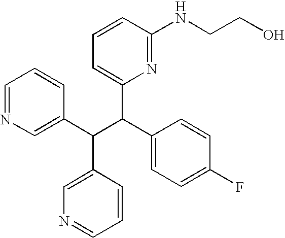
C1=NC=C(C(C(C2=CC=C(F)C=C2)C2=CC=CC(NCCO)=N2)C2=CN=CC=C2)C=C1
